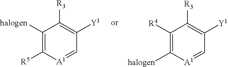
C1([halogen])=C([R5])[A1]=CC([Y1])=C1[R3].C1([R4])=C([halogen])[A1]=CC([Y1])=C1[R3]
